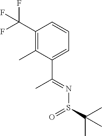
FC(C1=C(C)C(C(=NS(C(C)(C)C)=O)C)=CC=C1)(F)F
